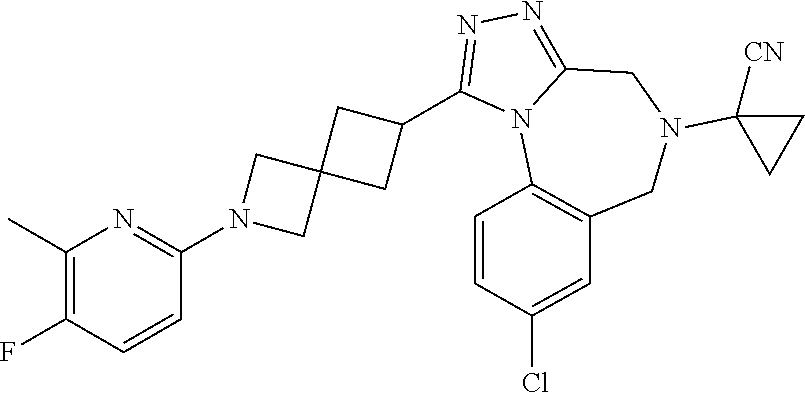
C1(C)=C(F)C=CC(N2CC3(C2)CC(C2=NN=C4N2C2=C(CN(C5([CN])CC5)C4)C=C(Cl)C=C2)C3)=N1
